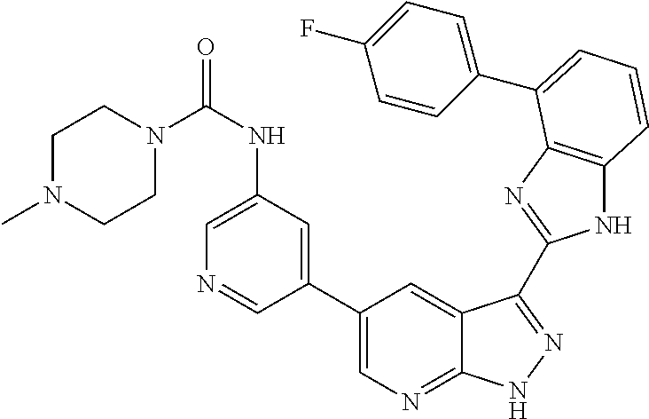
C1(C2=CN=C3C(=C2)C(C2=NC4=C(N2)C=CC=C4C2=CC=C(F)C=C2)=NN3)=CC(NC(N2CCN(C)CC2)=O)=CN=C1
